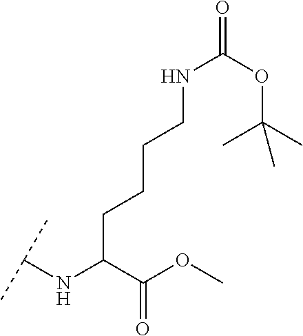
C(C(C(OC)=O)NC(C)C)CCCNC(=O)OC(C)(C)C
